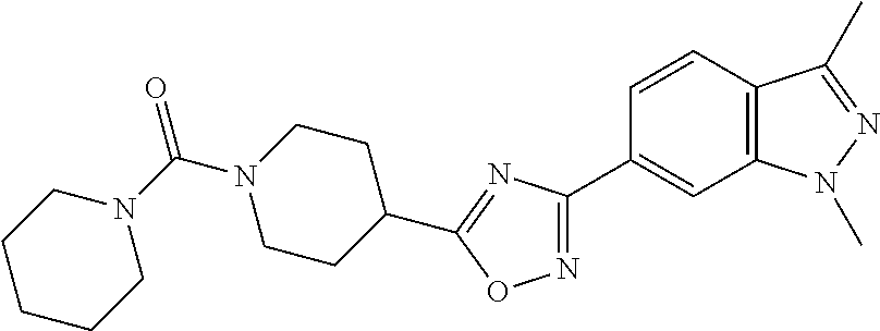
C1CC(C2=NC(C3=CC4=C(C=C3)C(C)=NN4C)=NO2)CCN1C(=O)N1CCCCC1
